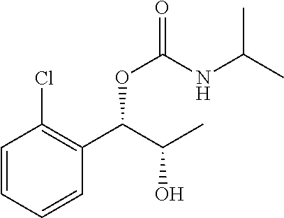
C1=CC=CC(C(C(C)O)OC(NC(C)C)=O)=C1Cl
